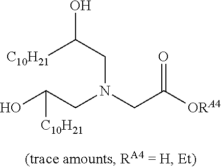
OC(CN(CC([ORA4])=O)CC(O)[C10H21])[C10H21]
